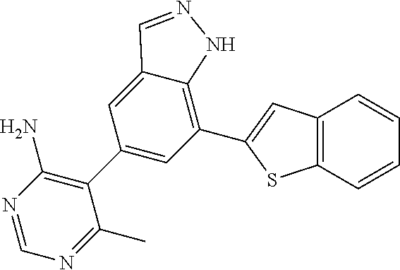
C1(C2=CC(C3=CC4=C(S3)C=CC=C4)=C3C(=C2)C=NN3)=C(N)N=CN=C1C
